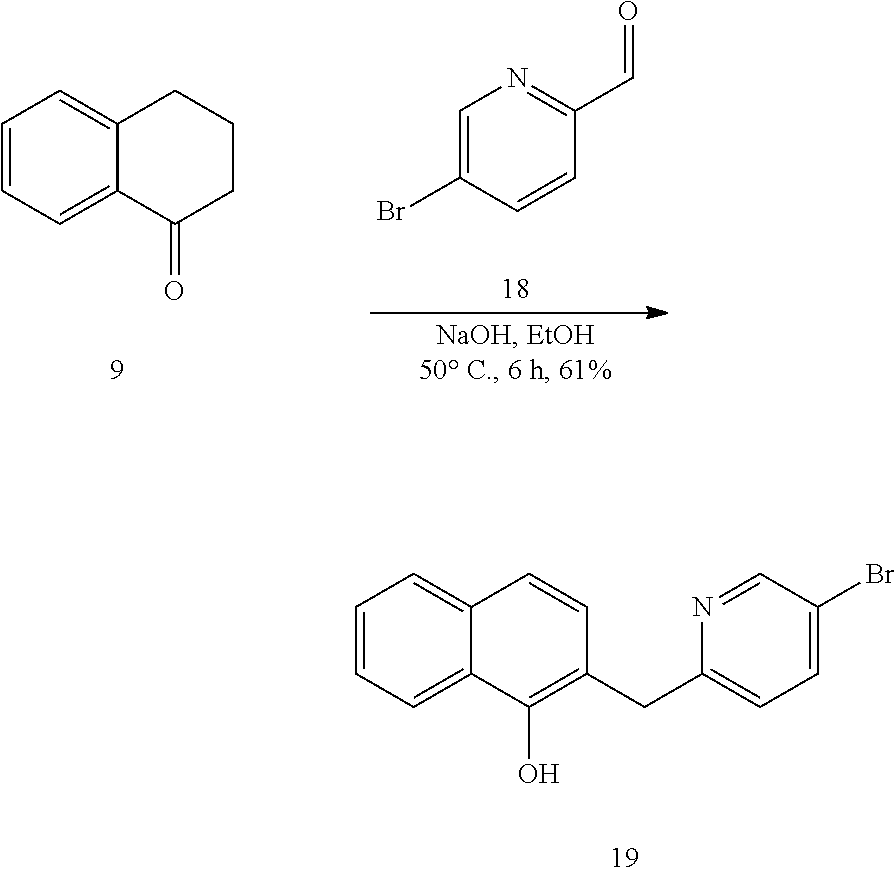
C1=CC=C2C(=C1)CCCC2=O.C1=C(Br)C=CC(C=O)=N1.C1=CC=C2C(=C1)C=CC(CC1=CC=C(Br)C=N1)=C2O
